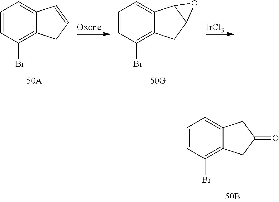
C1=CC(Br)=C2C(=C1)CC(=O)C2.C1=CC(Br)=C2C(=C1)C1C(C2)O1.[IrCl3].C1=CC(Br)=C2C(=C1)C=CC2
